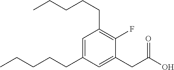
C1(CC(O)=O)=CC(CCCCC)=CC(CCCCC)=C1F
